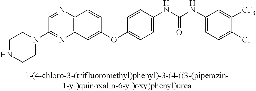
C12=C(N=CC(N3CCNCC3)=N1)C=CC(OC1=CC=C(NC(NC3=CC=C(Cl)C([CF3])=C3)=O)C=C1)=C2
